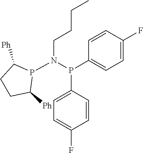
P1(N(P(C2=CC=C(F)C=C2)C2=CC=C(F)C=C2)CCCC)C([Ph])CCC1[Ph]
